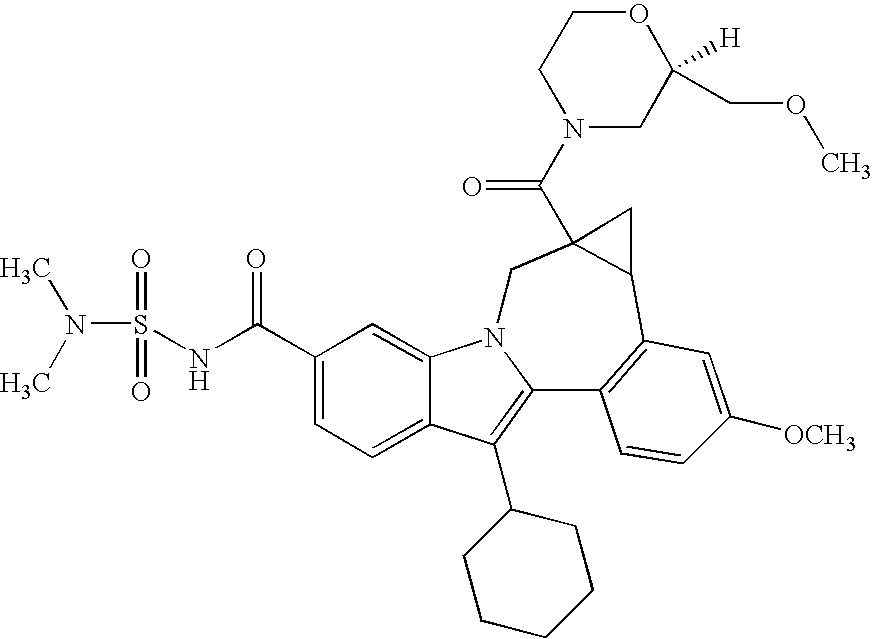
C1(C(NS(=O)(N(C)C)=O)=O)=CC=C2C(=C1)N1C(=C2C2CCCCC2)C2=C(C3C(C(N4CC([H])(COC)OCC4)=O)(C1)C3)C=C([OCH3])C=C2
